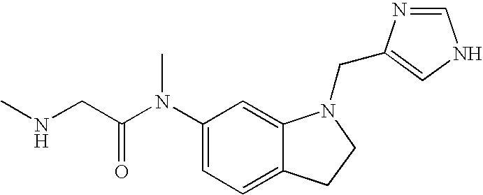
C1(N(C(CNC)=O)C)=CC=C2C(=C1)N(CC1=CNC=N1)CC2
